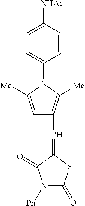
C1=C([NHAc])C=CC(N2C([Me])=CC(C=C3SC(=O)N([Ph])C3=O)=C2[Me])=C1
